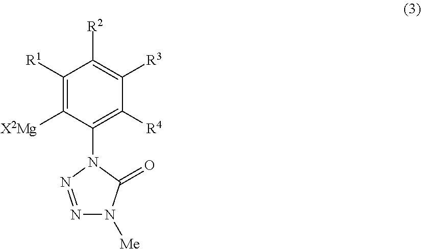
C1([R1])=C([X2Mg])C(N2C(=O)N([Me])N=N2)=C([R4])C([R3])=C1[R2]
